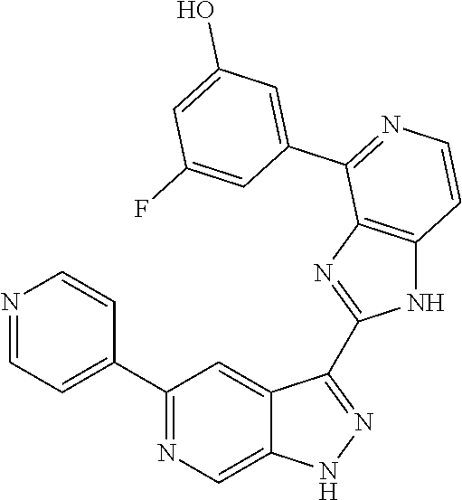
C1(C2=CC=NC=C2)=NC=C2C(=C1)C(C1=NC3=C(N1)C=CN=C3C1=CC(O)=CC(F)=C1)=NN2
